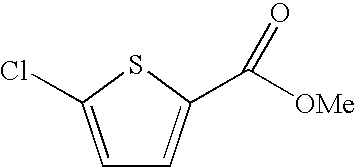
C1=C(Cl)SC(C(=O)[OMe])=C1
